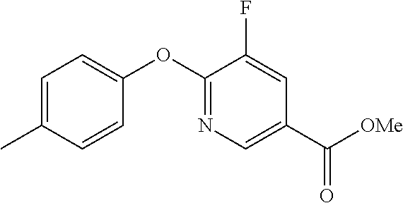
C1=C(C)C=CC(OC2=NC=C(C([OMe])=O)C=C2F)=C1
